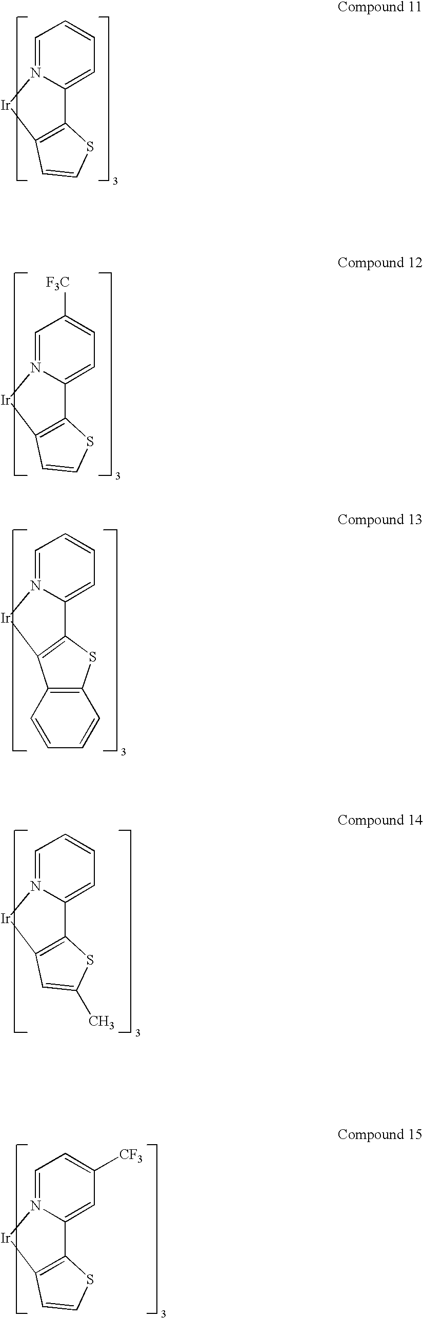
C1=N2C(=CC=C1)C1=C([Ir]2)C=CS1.C1=N2C(=CC=C1[F3C])C1=C([Ir]2)C=CS1.C1=N2C(=CC=C1)C1=C([Ir]2)C2=C(S1)C=CC=C2.C1=N2C(=CC=C1)C1=C([Ir]2)C=C(C)S1.C1=N2C(=CC([CF3])=C1)C1=C([Ir]2)C=CS1
